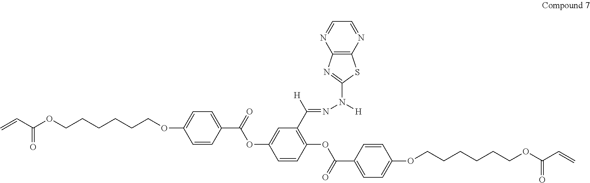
C=CC(OCCCCCCOC1=CC=C(C(=O)OC2=CC(C([H])=NN([H])C3=NC4=C(S3)N=CC=N4)=C(OC(=O)C3=CC=C(OCCCCCCOC(C=C)=O)C=C3)C=C2)C=C1)=O
